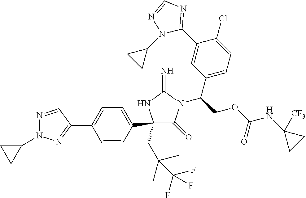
C1(C2=CC=C(C3=NN(C4CC4)N=C3)C=C2)(CC(C)(C)C(F)(F)F)C(=O)N(C(COC(NC2([CF3])CC2)=O)C2=CC=C(Cl)C(C3=NC=NN3C3CC3)=C2)C(=N)N1
